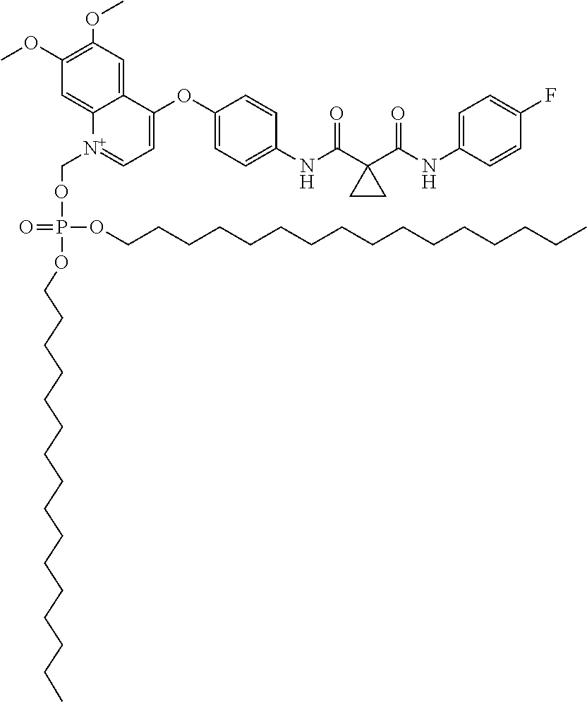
C12=CC(OC)=C(OC)C=C1[N+](COP(OCCCCCCCCCCCCCCCC)(OCCCCCCCCCCCCCCCC)=O)=CC=C2OC1=CC=C(NC(C2(C(NC3=CC=C(F)C=C3)=O)CC2)=O)C=C1
